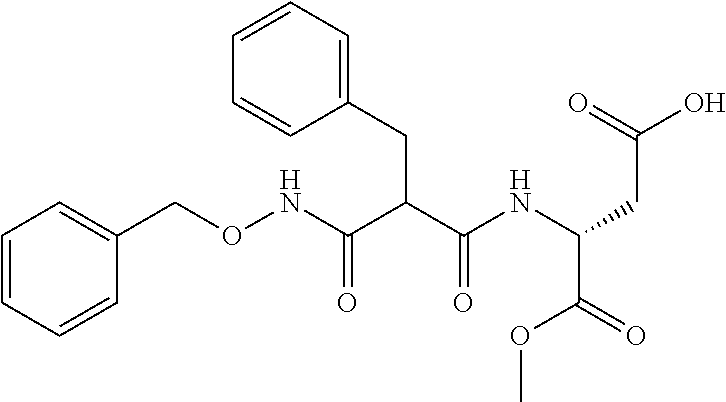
C1=CC=CC(CONC(C(C(=O)NC(C(OC)=O)CC(=O)O)CC2=CC=CC=C2)=O)=C1
